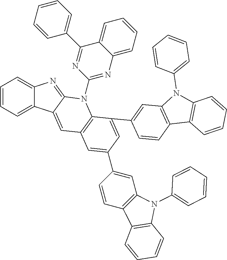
C1=CC=C2C(=C1)N=C1C2=CC2=C(N1C1=NC3=CC=CC=C3C(C3=CC=CC=C3)=N1)C(C1=CC3=C(C=C1)C1=C(N3C3=CC=CC=C3)C=CC=C1)=CC(C1=CC3=C(C=C1)C1=C(N3C3=CC=CC=C3)C=CC=C1)=C2
